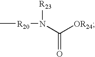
C[R20]N([R23])C([OR24])=O
